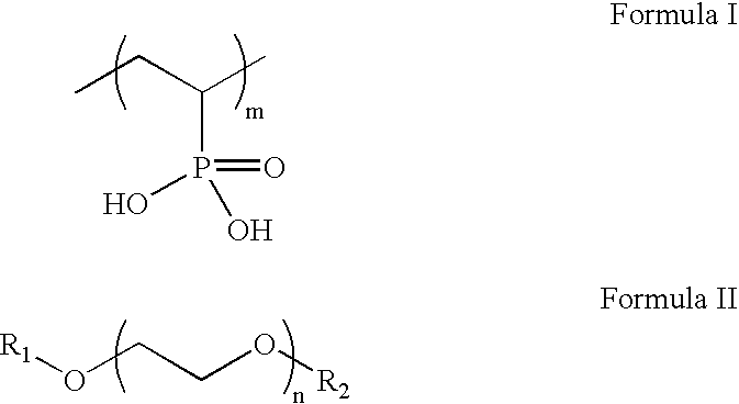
CCC(C)P(O)(O)=O.[R1]OCCO[R2]
